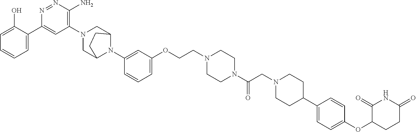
C1=C(O)C(C2=CC(N3CC4N(C5=CC(OCCN6CCN(C(CN7CCC(C8=CC=C(OC9CCC(=O)NC9=O)C=C8)CC7)=O)CC6)=CC=C5)C(C3)CC4)=C(N)N=N2)=CC=C1
